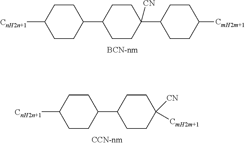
C1([CnH2n+1])CCC(C2CCC(C3CCC([CmH2m+1])CC3)([CN])CC2)CC1.C1([CnH2n+1])CCC(C2CCC([CN])([CmH2m+1])CC2)CC1
